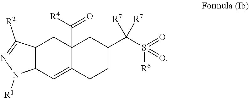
N1([R1])N=C([R2])C2=C1C=C1C(C([R4])=O)(C2)CC(C(S([R6])(=O)=O)([R7])[R7])CC1
